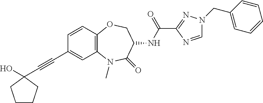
C(#CC1(O)CCCC1)C1=CC2=C(C=C1)OCC(NC(=O)C1=NN(CC3=CC=CC=C3)C=N1)C(=O)N2C
